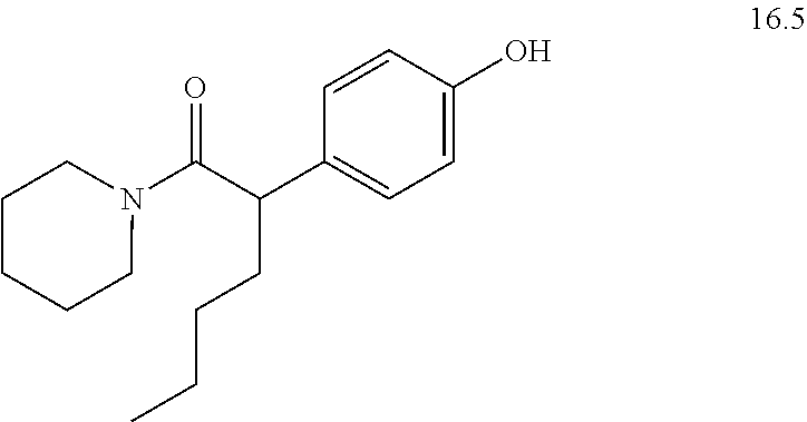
C1=CC(O)=CC=C1C(C(N1CCCCC1)=O)CCCC
